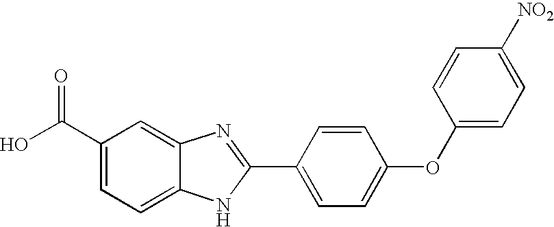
C1(C(O)=O)=CC=C2C(=C1)N=C(C1=CC=C(OC3=CC=C([NO2])C=C3)C=C1)N2
